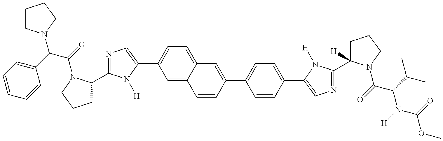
C(C(=O)N1C(C2=NC=C(C3=CC=C4C(=C3)C=CC(C3=CC=C(C5=CN=C(C6([H])CCCN6C(=O)C(C(C)C)N([H])C(OC)=O)N5[H])C=C3)=C4)N2[H])CCC1)(C1=CC=CC=C1)N1CCCC1
